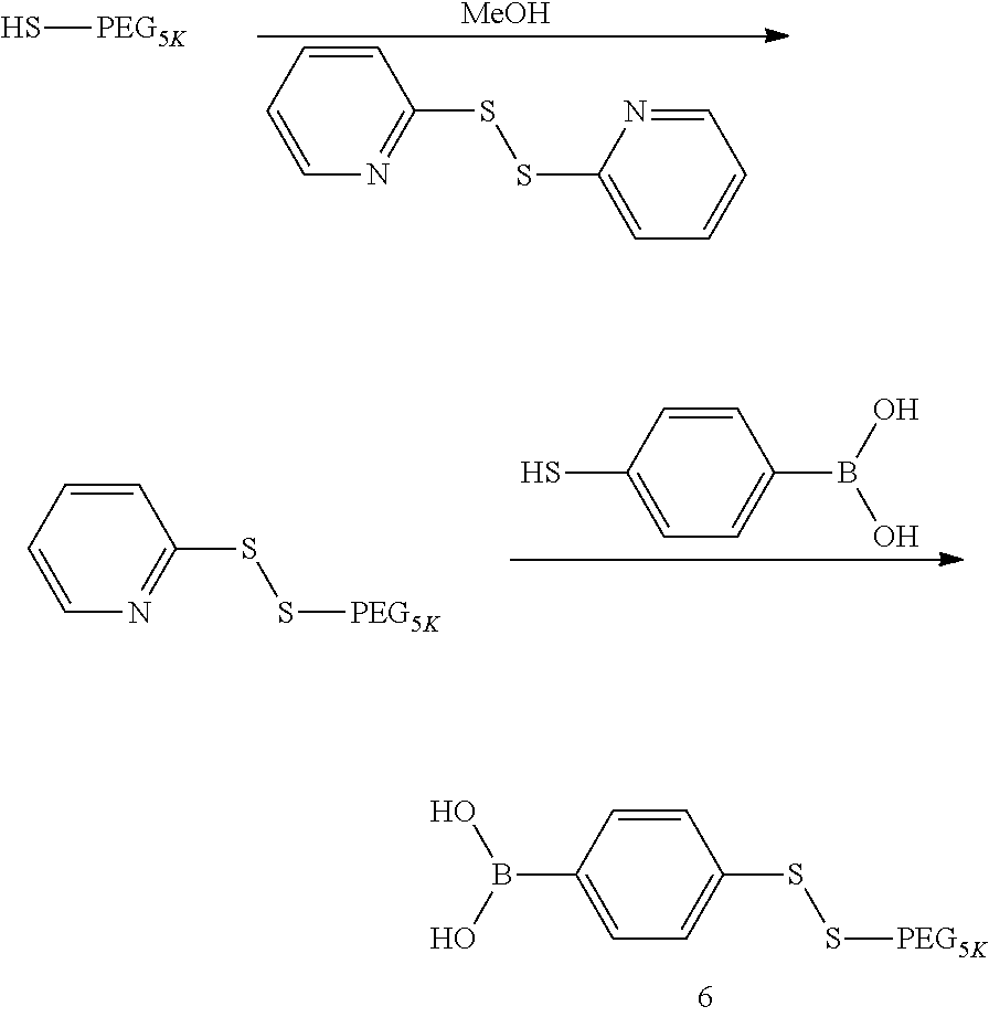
S[PEG5K].[MeOH].C1=CC=CN=C1SSC1=CC=CC=N1.C1=CC(SS[PEG5K])=NC=C1.C1=CC(B(O)O)=CC=C1S.C1=CC(SS[PEG5K])=CC=C1B(O)O
